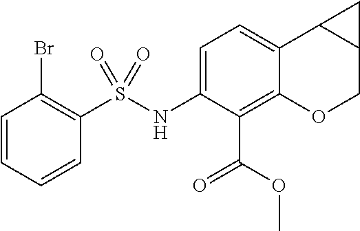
C1(NS(C2=C(Br)C=CC=C2)(=O)=O)=CC=C2C(=C1C(=O)OC)OCC1C2C1
